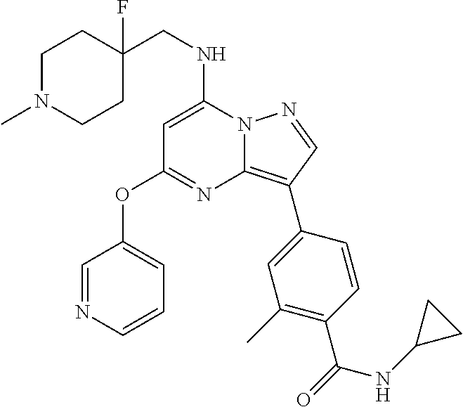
N12C(=C(C3=CC(C)=C(C(=O)NC4CC4)C=C3)C=N1)N=C(OC1=CC=CN=C1)C=C2NCC1(F)CCN(C)CC1
